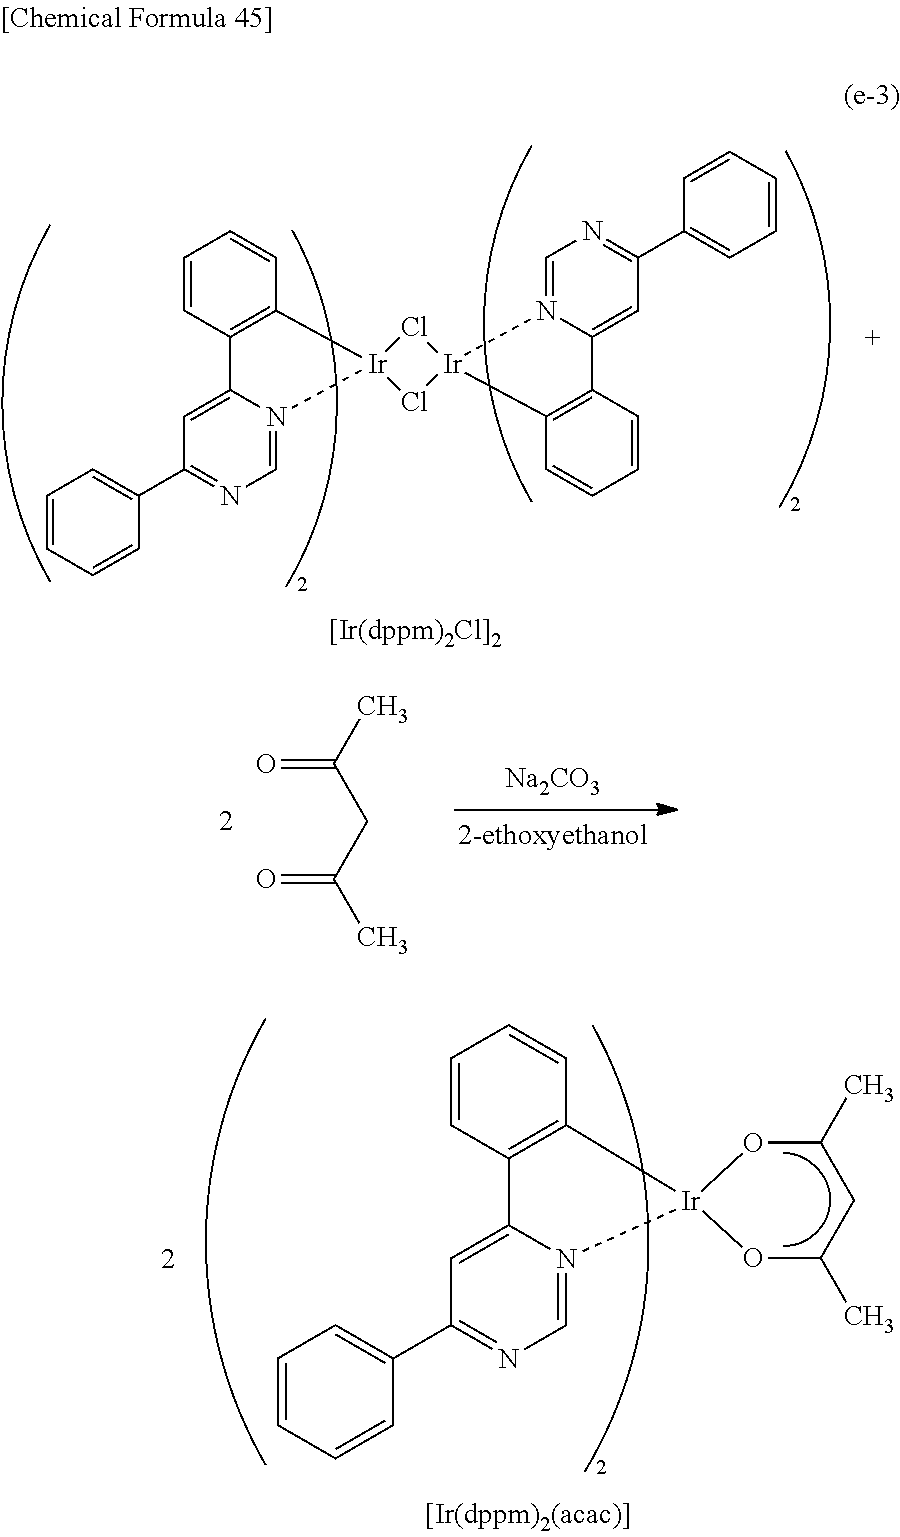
[Na2CO3].CC(CC(C)=O)=O.C1=CC2=C(C=C1)[Ir]1(N3=CN=C(C4=CC=CC=C4)C=C23)Cl[Ir]2(C3=C(C=CC=C3)C3=CC(C4=CC=CC=C4)=NC=N32)Cl1.C1=CC2=C(C=C1)[Ir]1(N3=CN=C(C4=CC=CC=C4)C=C23)OC(C)CC(C)O1
